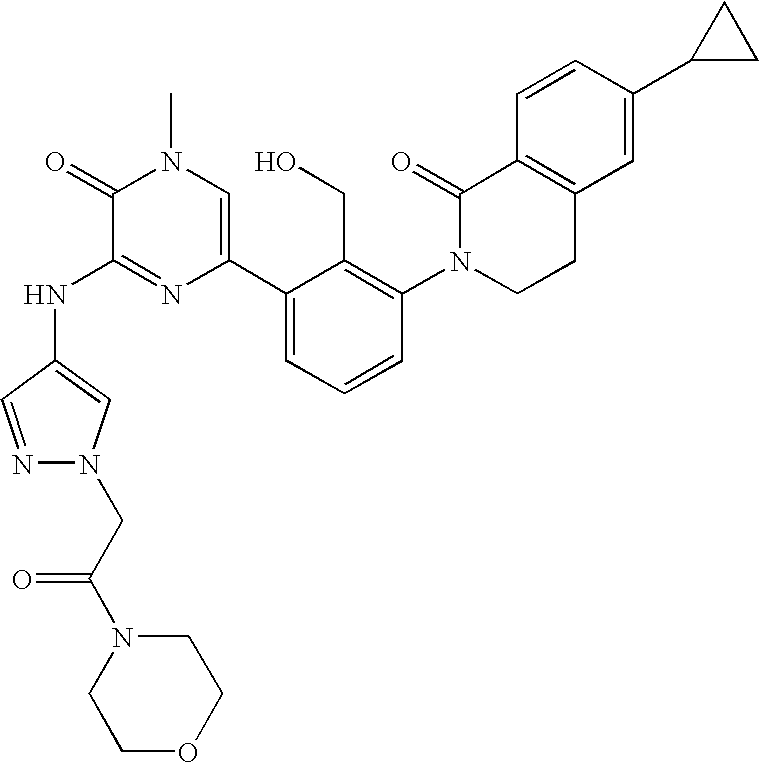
N(C1=NC(C2=CC=CC(N3CCC4=C(C3=O)C=CC(C3CC3)=C4)=C2CO)=CN(C)C1=O)C1=CN(CC(N2CCOCC2)=O)N=C1
